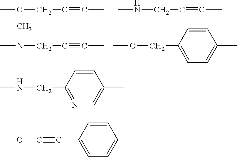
COCC#CC.CNCC#CC.CN(CC#CC)C.COCC1=CC=C(C)C=C1.CNCC1=NC=C(C)C=C1.C1(C#COC)=CC=C(C)C=C1
